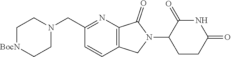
C1[BocN]CCN(CC2=NC3=C(C=C2)CN(C2CCC(=O)NC2=O)C3=O)C1
